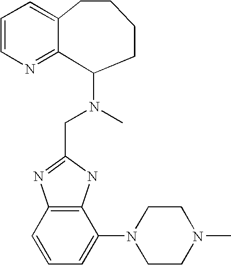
C1=CN=C2C(=C1)CCCCC2N(CC1=NC2=C(N1)C(N1CCN(C)CC1)=CC=C2)C
